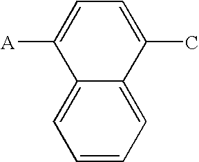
C1=CC=C2C(=C1)C([A])=CC=C2C
